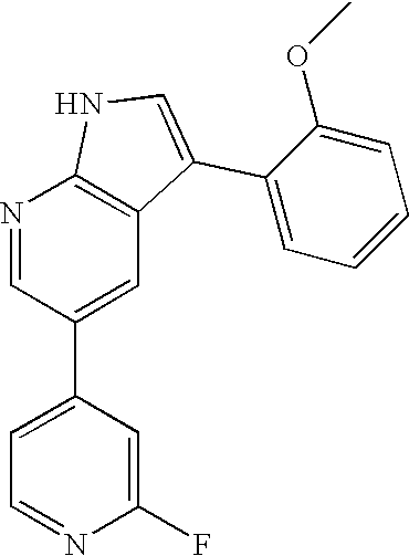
N1=CC(C2=CC=NC(F)=C2)=CC2=C1NC=C2C1=CC=CC=C1OC
